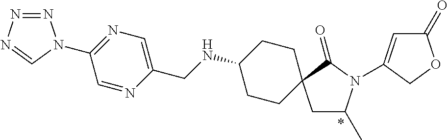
N1=C(N2N=NN=C2)C=NC(CNC2CCC3(CC2)CC(C)N(C2=CC(=O)OC2)C3=O)=C1
